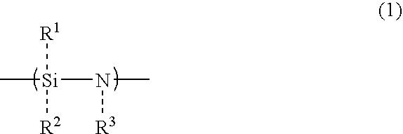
[R1][Si](C)([R2])N(C)[R3]
